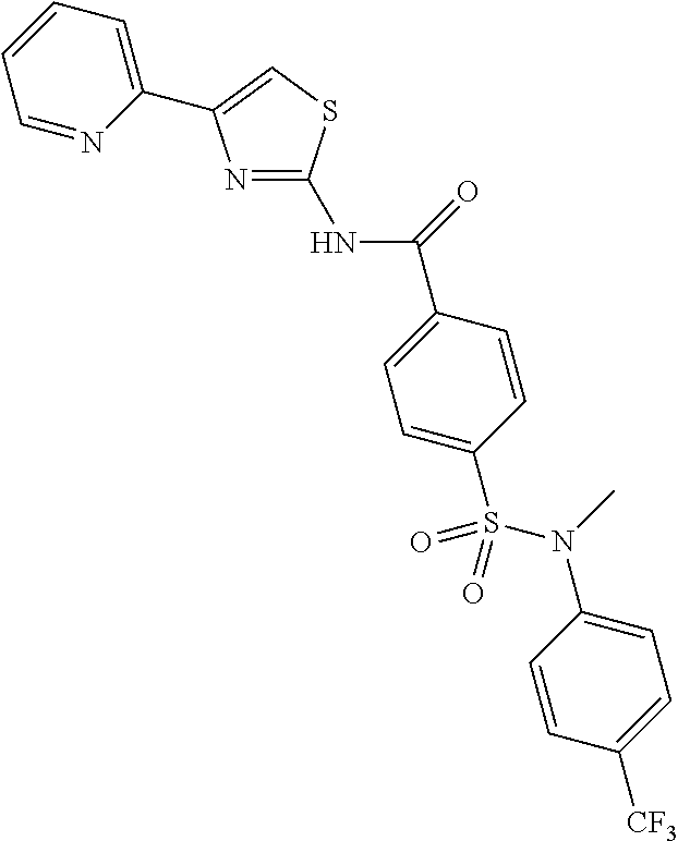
C(C1=CC=C(S(N(C2=CC=C([CF3])C=C2)C)(=O)=O)C=C1)(=O)NC1=NC(C2=CC=CC=N2)=CS1
